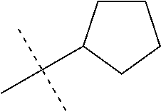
C(C)(C)(C)C1CCCC1
